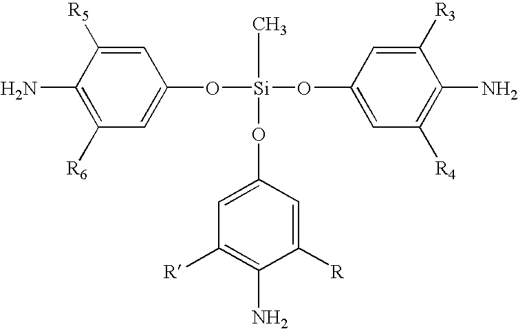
C1=C(O[Si](OC2=CC([R4])=C(N)C([R3])=C2)(OC2=CC([R])=C(N)C([R])=C2)C)C=C([R5])C(N)=C1[R6]
